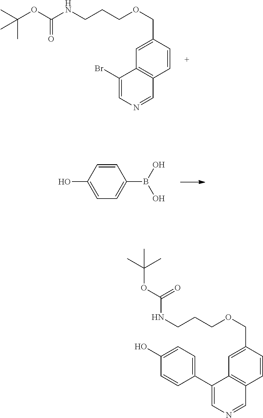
C1(Br)=CN=CC2=C1C=C(COCCCNC(OC(C)(C)C)=O)C=C2.C1=CC(O)=CC=C1B(O)O.C1(C2=CC=C(O)C=C2)=CN=CC2=C1C=C(COCCCNC(OC(C)(C)C)=O)C=C2
